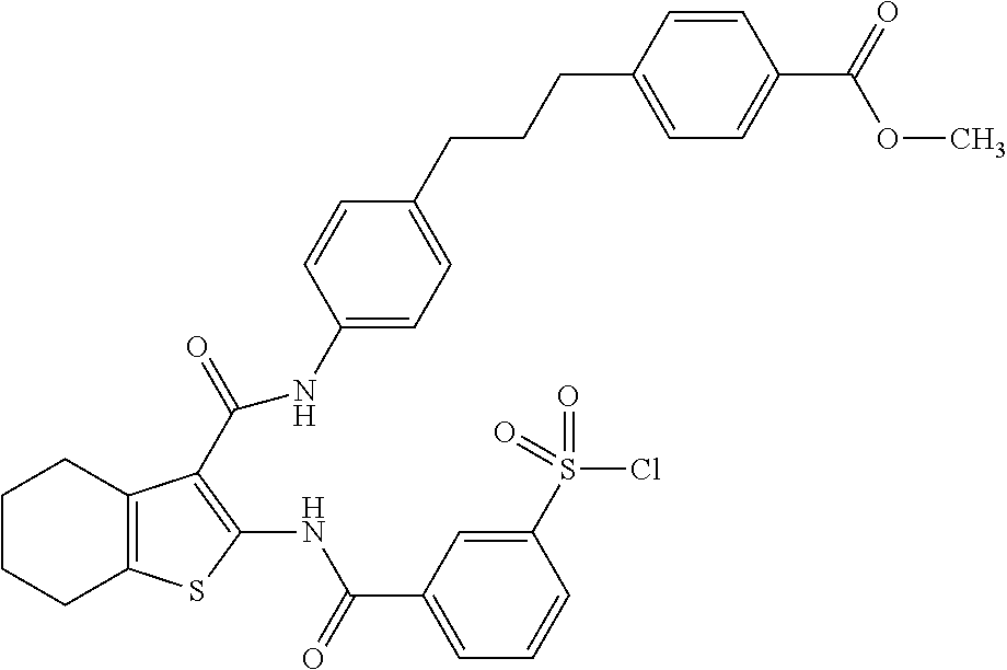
C1CCC2=C(C1)C(C(NC1=CC=C(CCCC3=CC=C(C(OC)=O)C=C3)C=C1)=O)=C(NC(=O)C1=CC=CC(S(Cl)(=O)=O)=C1)S2
